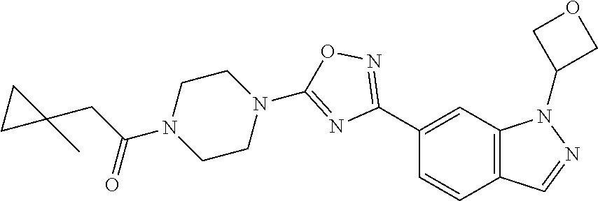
C1(C2=NOC(N3CCN(C(CC4(C)CC4)=O)CC3)=N2)=CC2=C(C=C1)C=NN2C1COC1
